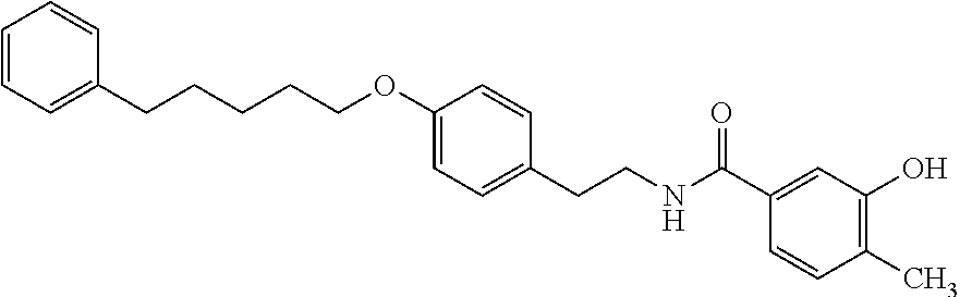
C1=CC=C(CCCCCOC2=CC=C(CCNC(C3=CC(O)=C(C)C=C3)=O)C=C2)C=C1
